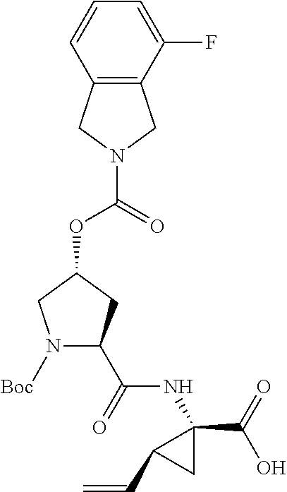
N1([Boc])C(C(=O)NC2(C(=O)O)C(C=C)C2)CC(OC(=O)N2CC3=C(C2)C=CC=C3F)C1
